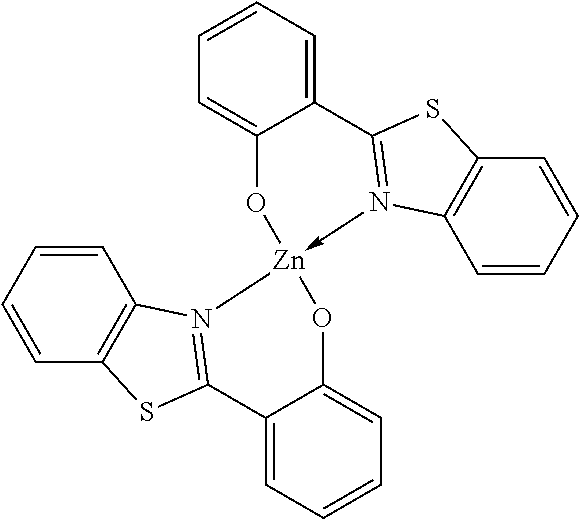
C1=CC=C2C(=C1)C1=N(->[Zn]3(O2)OC2=CC=CC=C2C2=N3C3=C(C=CC=C3)S2)C2=C(C=CC=C2)S1
